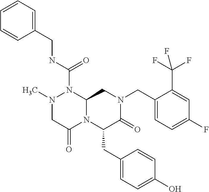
N1(C)CC(=O)N2C(N1C(NCC1=CC=CC=C1)=O)CN(CC1=CC=C(F)C=C1C(F)(F)F)C(=O)C2CC1=CC=C(O)C=C1
